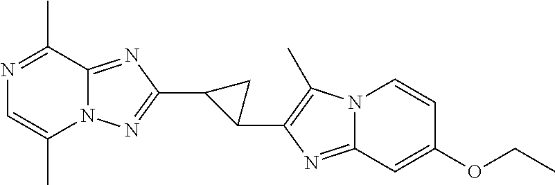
N12C(=NC(C3C(C4=C(C)N5C(=N4)C=C(OCC)C=C5)C3)=N1)C(C)=NC=C2C
